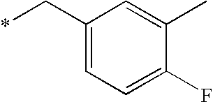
C1(C*)=CC=C(F)C(C)=C1
